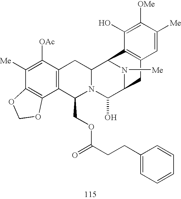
C1([Me])=C([OAc])C2=C(C3=C1OCO3)C(COC(CCC1=CC=CC=C1)=O)N1C(C2)C2N([Me])C(C1O)CC1=C2C(O)=C([OMe])C([Me])=C1
